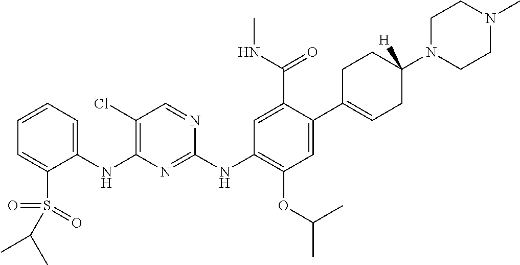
C1(NC2=C(Cl)C=NC(NC3=C(OC(C)C)C=C(C4=CCC(N5CCN(C)CC5)([H])CC4)C(C(NC)=O)=C3)=N2)=CC=CC=C1S(=O)(=O)C(C)C
